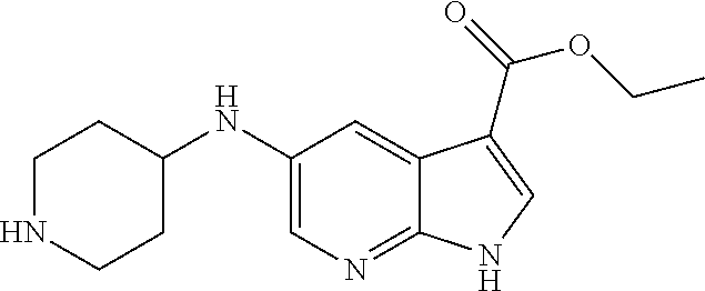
C1=C(NC2CCNCC2)C=C2C(=N1)NC=C2C(=O)OCC
